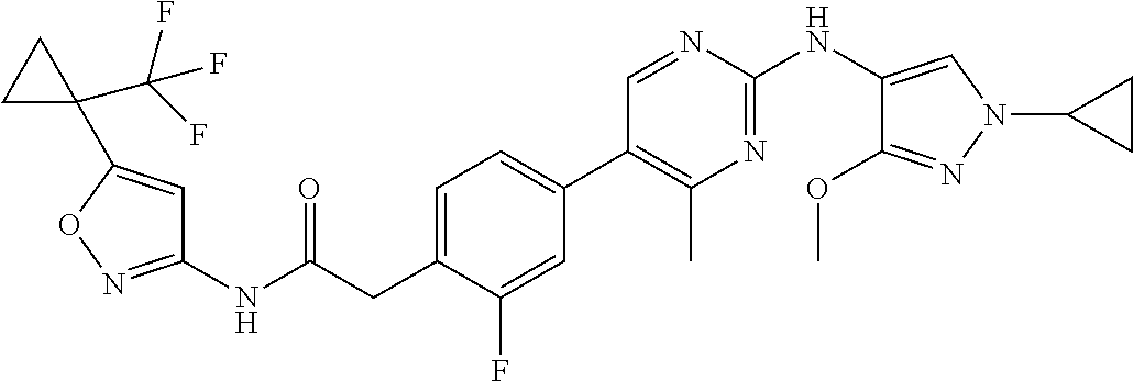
C1(NC(=O)CC2=CC=C(C3=C(C)N=C(NC4=CN(C5CC5)N=C4OC)N=C3)C=C2F)=NOC(C2(C(F)(F)F)CC2)=C1
